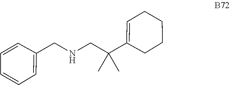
C1(C(C)(CNCC2=CC=CC=C2)C)=CCCCC1
